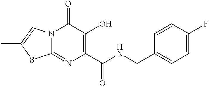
C12=NC(C(NCC3=CC=C(F)C=C3)=O)=C(O)C(=O)N1C=C(C)S2
